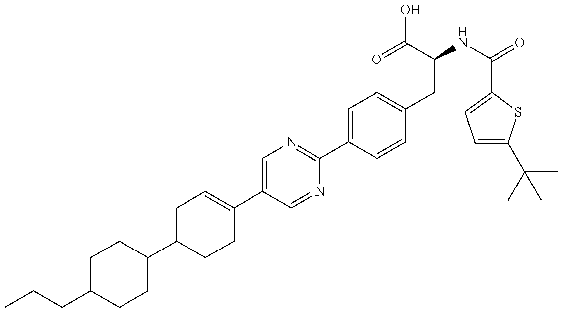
C(C1CCC(C2CCC(C3=CN=C(C4=CC=C(CC(NC(=O)C5=CC=C(C(C)(C)C)S5)C(=O)O)C=C4)N=C3)=CC2)CC1)CC
